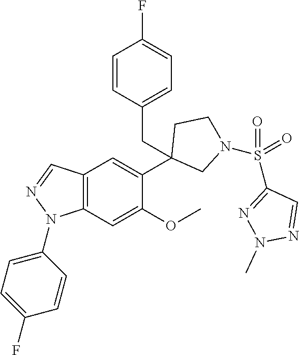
C12=C(C=C(OC)C(C3(CC4=CC=C(F)C=C4)CN(S(C4=NN(C)N=C4)(=O)=O)CC3)=C1)N(C1=CC=C(F)C=C1)N=C2
